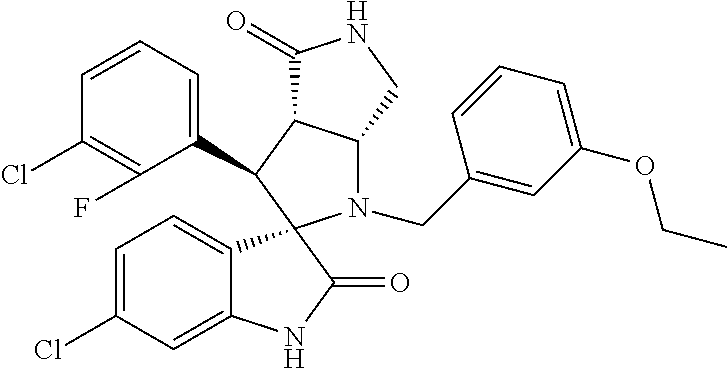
C1(C2C3C(N(CC4=CC(OCC)=CC=C4)C24C2=CC=C(Cl)C=C2NC4=O)CNC3=O)=CC=CC(Cl)=C1F
